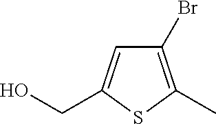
C1(Br)=C(C)SC(CO)=C1
